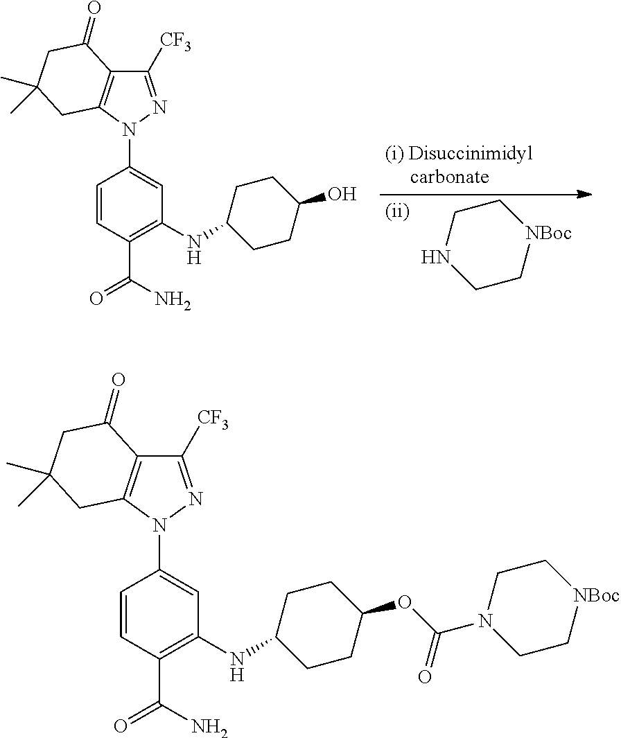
C1=CC(C(N)=O)=C(NC2CCC(OC(N3CC[NBoc]CC3)=O)CC2)C=C1N1N=C([CF3])C2=C1CC(C)(C)CC2=O.C1=CC(C(N)=O)=C(NC2CCC(O)CC2)C=C1N1N=C([CF3])C2=C1CC(C)(C)CC2=O.C1CNCC[NBoc]1
